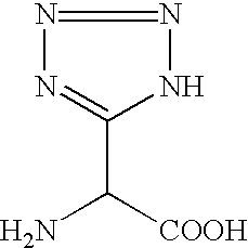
N1=NNC(C([COOH])N)=N1
